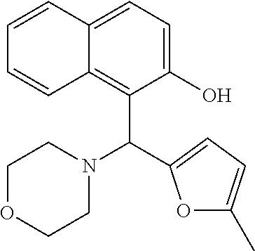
C1=CC2=CC=C(O)C(C(N3CCOCC3)C3=CC=C(C)O3)=C2C=C1
